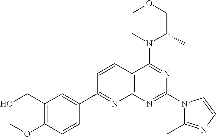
C1=CC2=C(N=C1C1=CC(CO)=C(OC)C=C1)N=C(N1C(C)=NC=C1)N=C2N1C(C)COCC1
